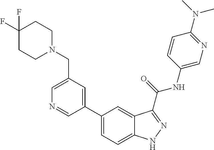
C1(CN2CCC(F)(F)CC2)=CN=CC(C2=CC=C3C(=C2)C(C(NC2=CN=C(N(C)C)C=C2)=O)=NN3)=C1
